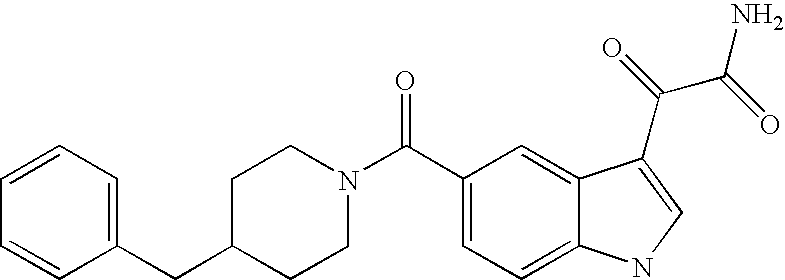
C1=CC=C(CC2CCN(C(C3=CC=C4C(=C3)C(C(=O)C(=O)N)=CN4)=O)CC2)C=C1
